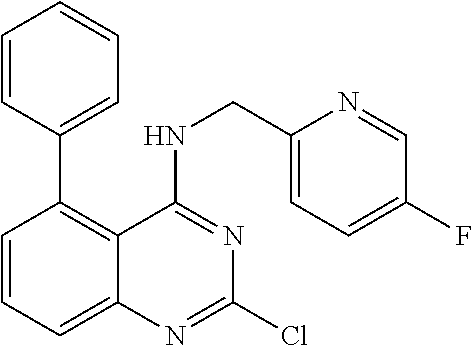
C1(C2=C3C(=CC=C2)N=C(Cl)N=C3NCC2=CC=C(F)C=N2)=CC=CC=C1
